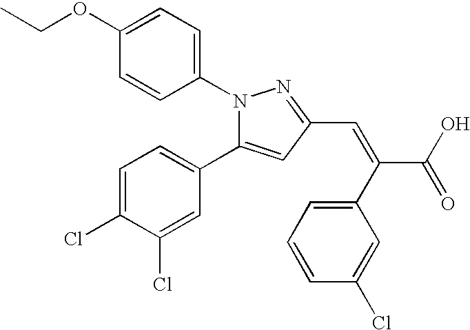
N1(C2=CC=C(OCC)C=C2)C(C2=CC=C(Cl)C(Cl)=C2)=CC(C=C(C2=CC=CC(Cl)=C2)C(O)=O)=N1
